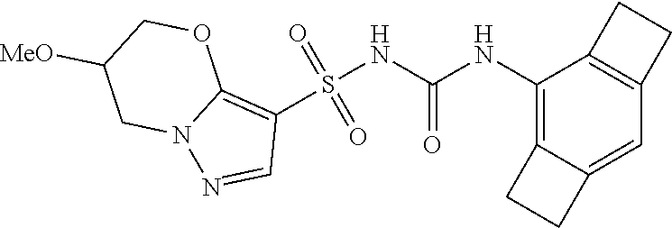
S(NC(NC1=C2C(=CC3=C1CC3)CC2)=O)(C1=C2N(N=C1)CC([MeO])CO2)(=O)=O
